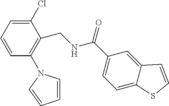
C1(Cl)=CC=CC(N2C=CC=C2)=C1CNC(C1=CC=C2C(=C1)C=CS2)=O
